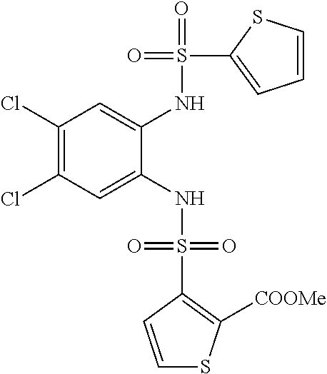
C1(Cl)=C(Cl)C=C(NS(=O)(=O)C2=C([COOMe])SC=C2)C(NS(=O)(C2=CC=CS2)=O)=C1
